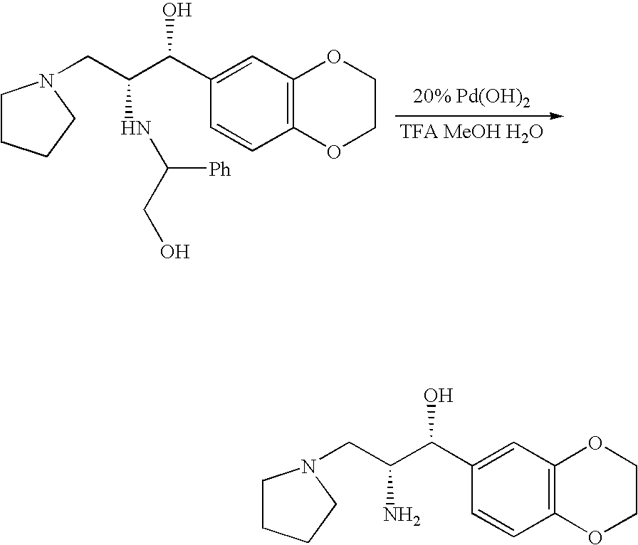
C(C(C(C1=CC2=C(C=C1)OCCO2)O)NC(CO)[Ph])N1CCCC1.C(C(C(C1=CC2=C(C=C1)OCCO2)O)N)N1CCCC1
